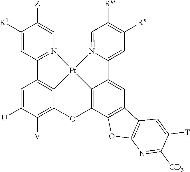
C1([R1])=CC2=N(C=C1[Z])[Pt]13C4=C2C=C([U])C([V])=C4OC2=C1C(=CC1=C2OC2=C1C=C([T])C([CD3])=N2)C1=CC([Rn])=C([Rm])C=N13
